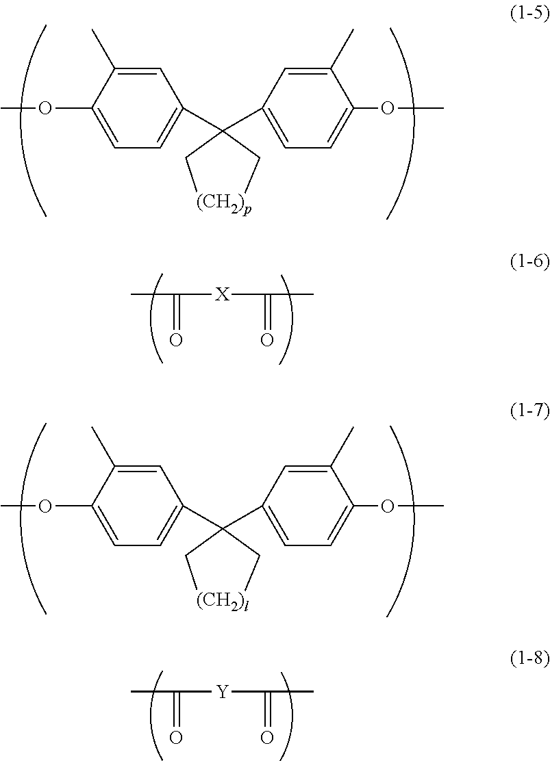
COC1=CC=C(C2(C3=CC=C(OC)C(C)=C3)C[(CH2)p]C2)C=C1C.CC([X]C(C)=O)=O.COC1=CC=C(C2(C3=CC=C(OC)C(C)=C3)C[(CH2)l]C2)C=C1C.CC([Y]C(C)=O)=O
